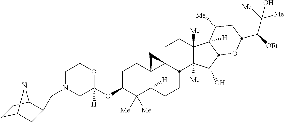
C1N(CC2CC3CCC2N3)CC(OC2C([Me])([Me])C3([H])C4(CC2)C2(CCC5([Me])C([Me])(C(O)C6C5([H])C([Me])CC(C([OEt])C([Me])([Me])O)O6)C2CC3)C4)([H])OC1
